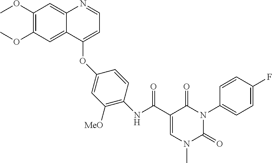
C1(OC)=C(OC)C=C2C(=C1)N=CC=C2OC1=CC([MeO])=C(NC(C2=CN(C)C(=O)N(C3=CC=C(F)C=C3)C2=O)=O)C=C1
